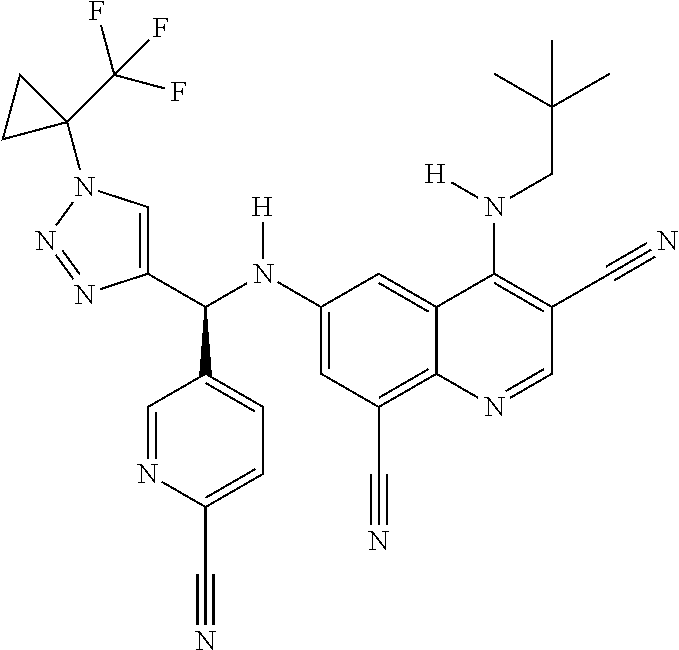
C1(N(C(C2=CN(C3(C(F)(F)F)CC3)N=N2)C2=CC=C(C#N)N=C2)[H])=CC(C#N)=C2C(=C1)C(N(CC(C)(C)C)[H])=C(C#N)C=N2
